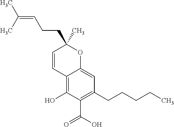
C1=CC(C)(CCC=C(C)C)OC2=CC(CCCCC)=C(C(=O)O)C(O)=C12
